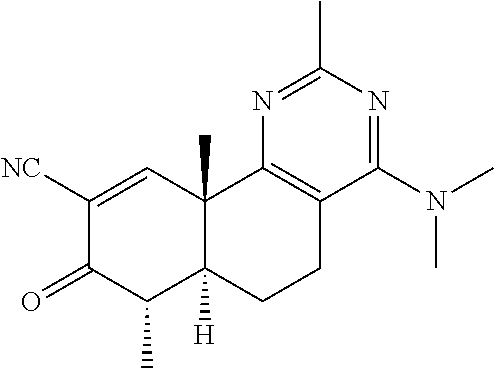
C1([NC])=CC2(C)C([H])(C(C)C1=O)CCC1=C2N=C(C)N=C1N(C)C
